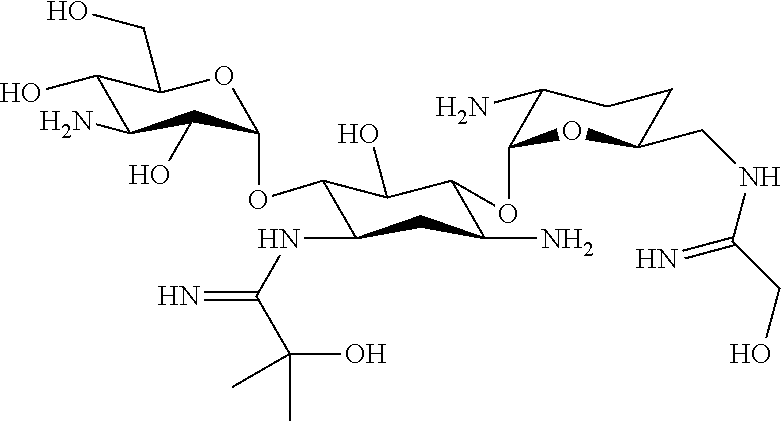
C1(O)C(N)C(O)C(OC2C(NC(=N)C(O)(C)C)CC(N)C(OC3OC(CNC(CO)=N)CCC3N)C2O)OC1CO
